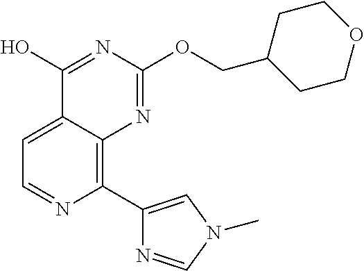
C1=C2C(=C(C3=CN(C)C=N3)N=C1)N=C(OCC1CCOCC1)N=C2O
